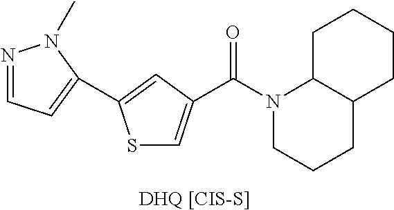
[DHQ [CIS-S]].S1C=C(C(N2CCCC3C2CCCC3)=O)C=C1C1=CC=NN1C
